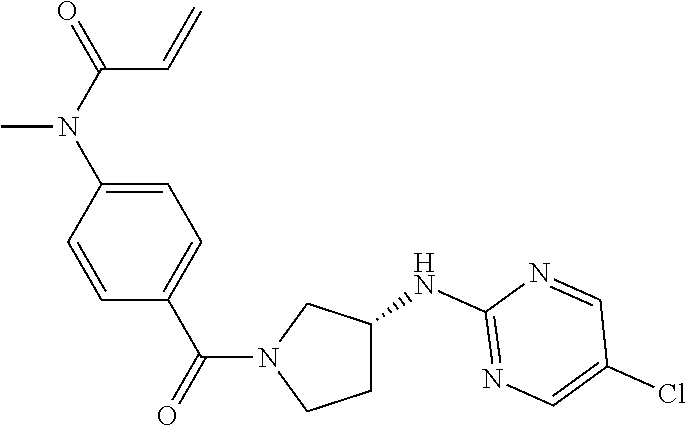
C1=CC(N(C(=O)C=C)C)=CC=C1C(=O)N1CCC(NC2=NC=C(Cl)C=N2)C1
